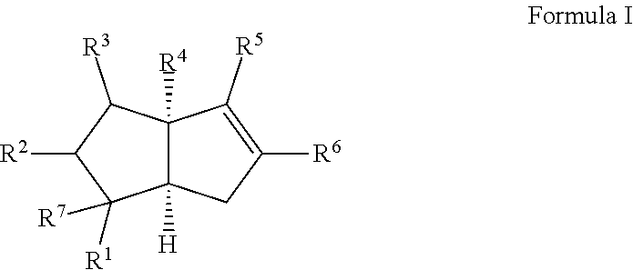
C12([R4])C([H])(CC([R6])=C1[R5])C([R1])([R7])C([R2])C2[R3]
